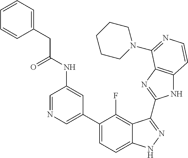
C1=C(C2=CC=C3C(=C2F)C(C2=NC4=C(N2)C=CN=C4N2CCCCC2)=NN3)C=C(NC(=O)CC2=CC=CC=C2)C=N1
